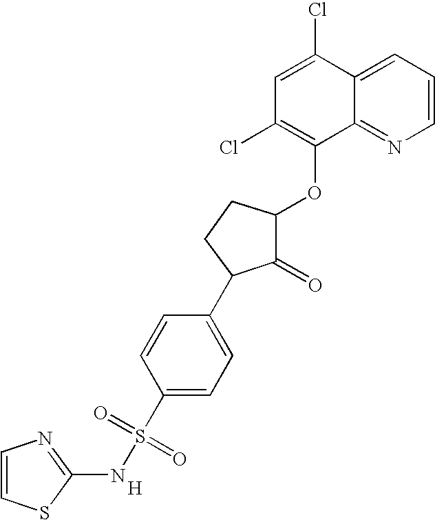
C12=CC=CN=C1C(OC1CCC(C3=CC=C(S(=O)(=O)NC4=NC=CS4)C=C3)C1=O)=C(Cl)C=C2Cl.[H]
